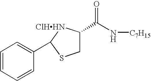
C1=CC=CC(C2[ClHHN]C(C(N[C7H15])=O)CS2)=C1
